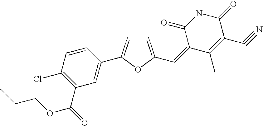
C1=C(C=C2C(C)=C(C#N)C(=O)NC2=O)OC(C2=CC(C(=O)OCCC)=C(Cl)C=C2)=C1
